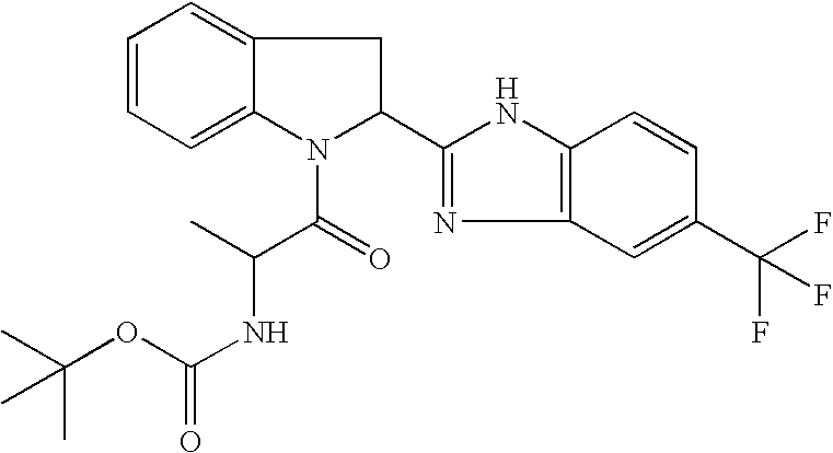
C1=CC=C2C(=C1)CC(C1=NC3=C(N1)C=CC(C(F)(F)F)=C3)N2C(C(NC(=O)OC(C)(C)C)C)=O
